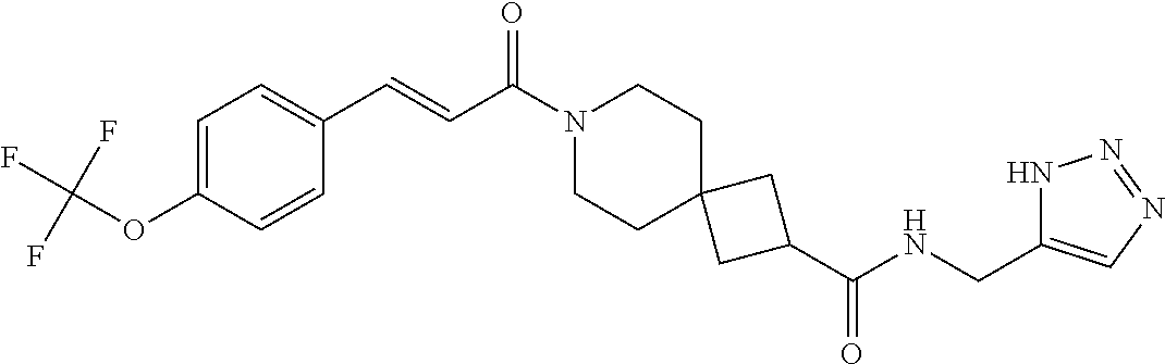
C1=C(OC(F)(F)F)C=CC(C=CC(N2CCC3(CC2)CC(C(NCC2=CN=NN2)=O)C3)=O)=C1
